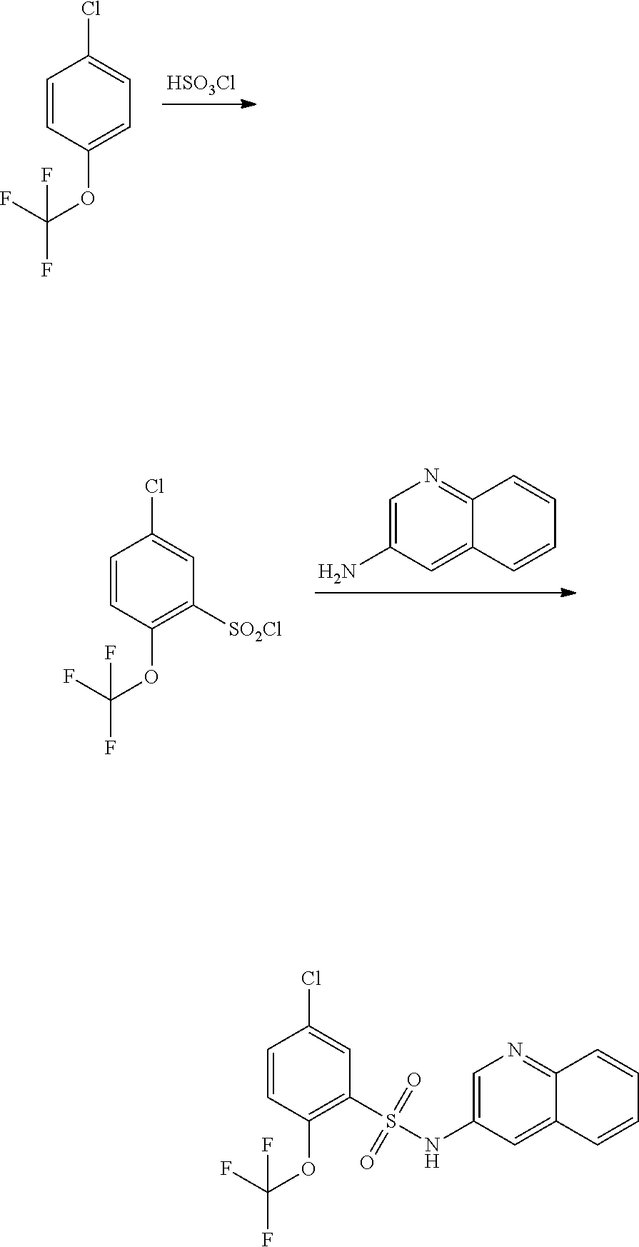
[HSO3Cl].C1=CC(Cl)=CC=C1OC(F)(F)F.C12=NC=C(N)C=C1C=CC=C2.C1=CC(Cl)=CC([SO2Cl])=C1OC(F)(F)F.C1=CC(Cl)=CC(S(=O)(=O)NC2=CN=C3C(=C2)C=CC=C3)=C1OC(F)(F)F
